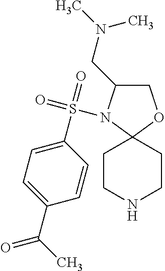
C1C(CN(C)C)N(S(C2=CC=C(C(C)=O)C=C2)(=O)=O)C2(O1)CCNCC2
